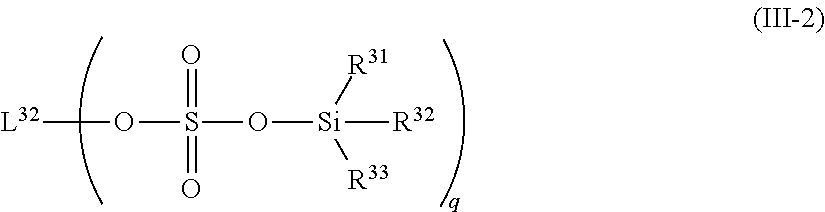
[L32]OS(O[Si]([R32])([R31])[R33])(=O)=O
